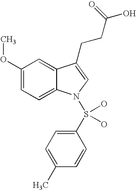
C12=CC(OC)=CC=C1N(S(C1=CC=C(C)C=C1)(O)O)C=C2CCC(O)=O
